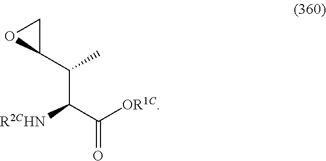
C1C(C(C(C(=O)[OR1C])[R2CHN])C)O1
